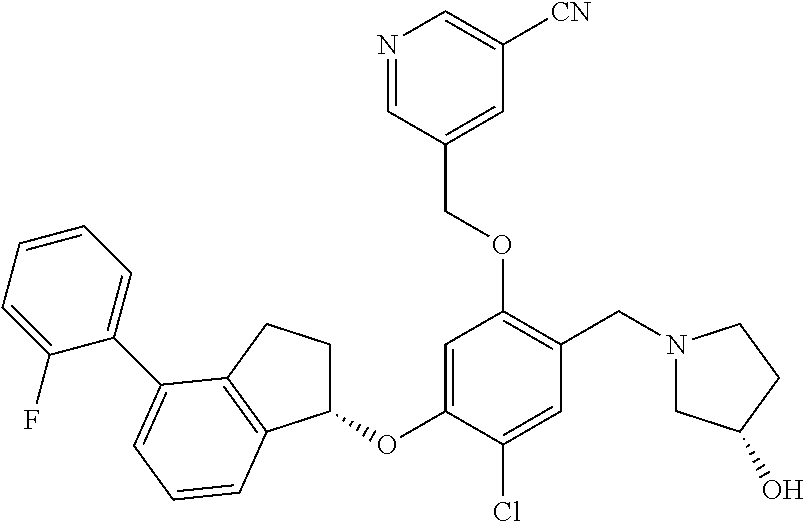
C1=C(OC2CCC3=C2C=CC=C3C2=CC=CC=C2F)C(Cl)=CC(CN2CC(O)CC2)=C1OCC1=CC([CN])=CN=C1
